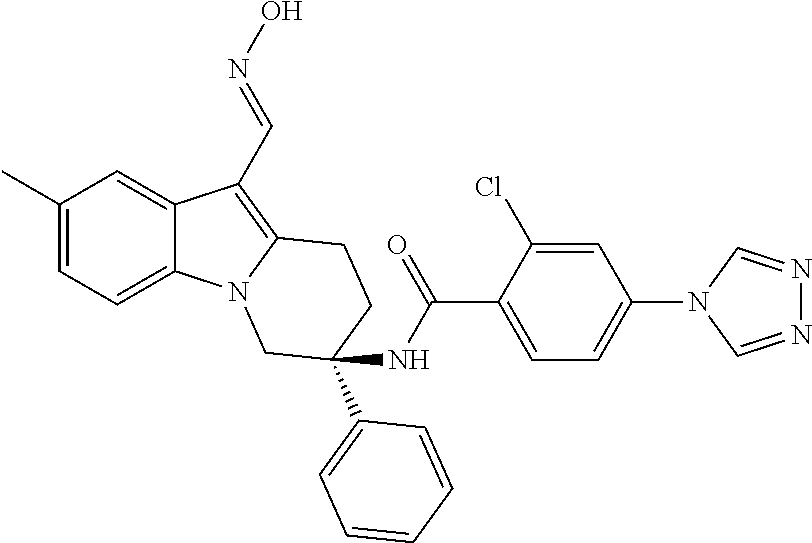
C1(C)=CC=C2C(=C1)C(C=NO)=C1N2CC(C2=CC=CC=C2)(NC(C2=CC=C(N3C=NN=C3)C=C2Cl)=O)CC1
